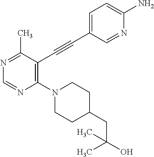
N1=C(C)C(C#CC2=CC=C(N)N=C2)=C(N2CCC(CC(O)(C)C)CC2)N=C1
